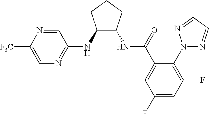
C1(NC2=NC=C([F3C])N=C2)C(NC(=O)C2=CC(F)=CC(F)=C2N2N=CC=N2)CCC1
